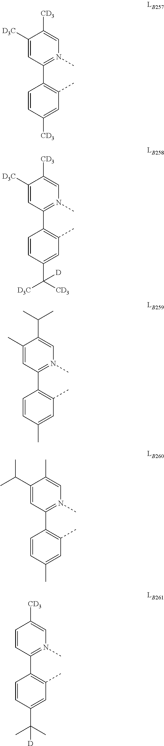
C1=CC(C2=N(C)C=C([CD3])C([D3C])=C2)=C(C)C=C1[CD3].C1=CC(C2=N(C)C=C([CD3])C([D3C])=C2)=C(C)C=C1C([CD3])([D3C])[D].C1=CC(C2=N(C)C=C(C(C)C)C(C)=C2)=C(C)C=C1C.C1=CC(C2=N(C)C=C(C)C(C(C)C)=C2)=C(C)C=C1C.C1=CC(C2=N(C)C=C([CD3])C=C2)=C(C)C=C1C(C)(C)[D]
